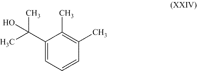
CC(C1=CC=CC(C)=C1C)(C)O
